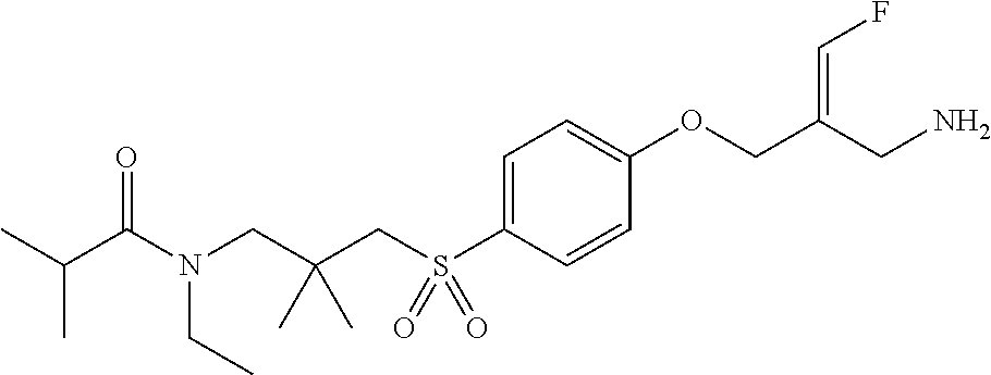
C1=C(S(CC(CN(C(C(C)C)=O)CC)(C)C)(=O)=O)C=CC(OCC(CN)=CF)=C1
